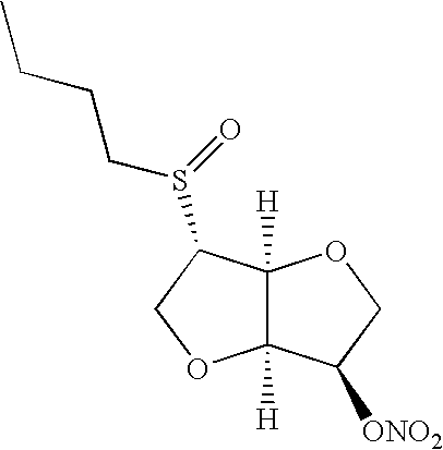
C12([H])C([H])(C(S(CCCC)=O)CO1)OCC2[ONO2]
